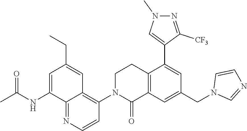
C12=C(C=C(CN3C=NC=C3)C=C1C1=CN(C)N=C1[CF3])C(=O)N(C1=C3C(=NC=C1)C(NC(C)=O)=CC(CC)=C3)CC2
